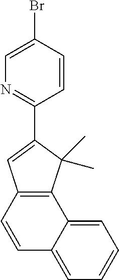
C1(C)(C)C2=C(C=C1C1=NC=C(Br)C=C1)C=CC1=CC=CC=C21
